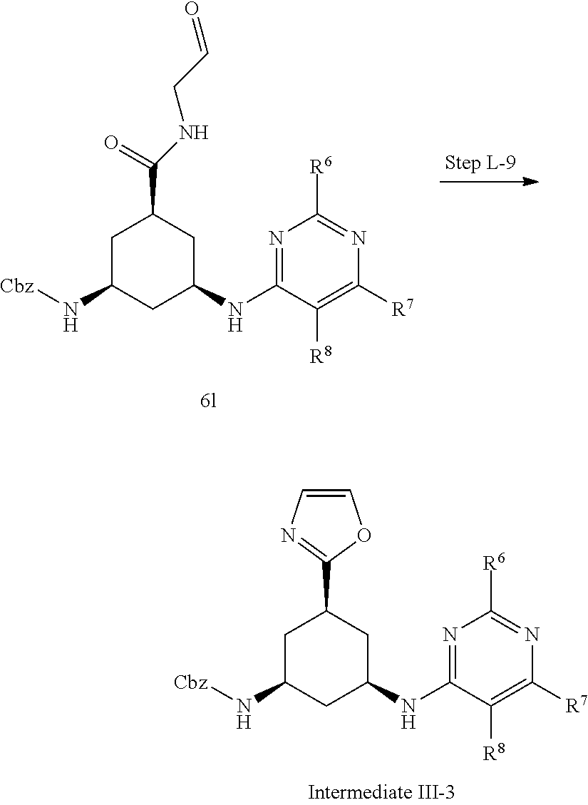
C1C(N[Cbz])CC(NC2=NC([R6])=NC([R7])=C2[R8])CC1C(=O)NCC=O.C1C(N[Cbz])CC(NC2=NC([R6])=NC([R7])=C2[R8])CC1C1=NC=CO1
